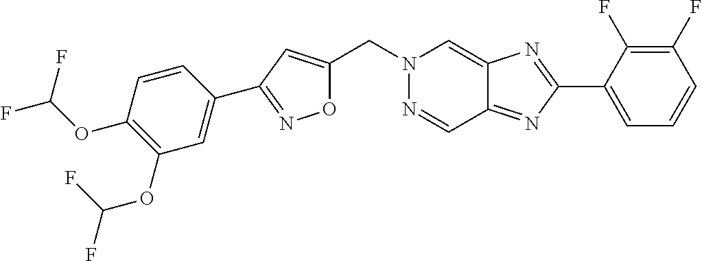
C(N1N=CC2=NC(C3=CC=CC(F)=C3F)=NC2=C1)C1=CC(C2=CC(OC(F)F)=C(OC(F)F)C=C2)=NO1
